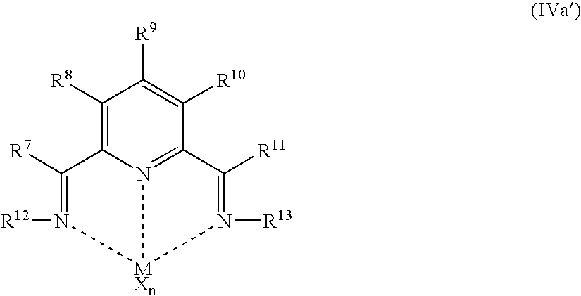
C1([R7])=N([R12])[MXn]2N3=C(C([R11])=N2[R13])C([R10])=C([R9])C([R8])=C13
